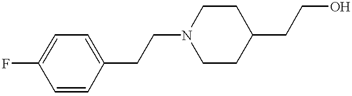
FC1=CC=C(CCN2CCC(CCO)CC2)C=C1
